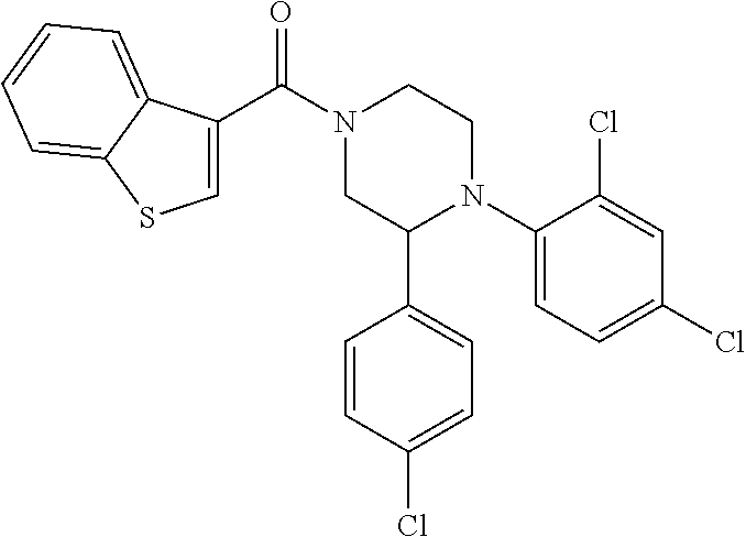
O=C(N1CC(C2=CC=C(Cl)C=C2)N(C2=CC=C(Cl)C=C2Cl)CC1)C1=CSC2=CC=CC=C12
